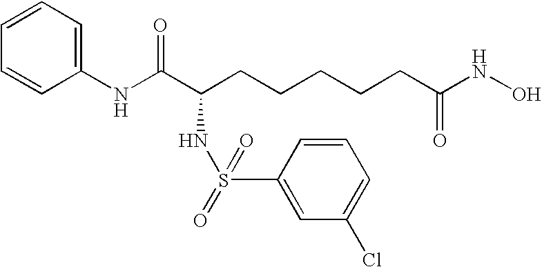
C1(NC(C(CCCCCC(NO)=O)NS(=O)(=O)C2=CC(Cl)=CC=C2)=O)=CC=CC=C1
